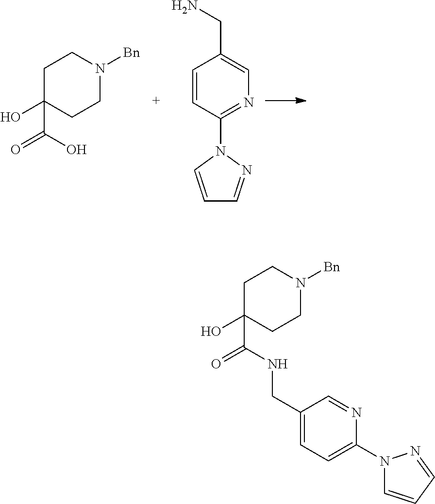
C1C(O)(C(O)=O)CCN([Bn])C1.C1=CC(N2C=CC=N2)=NC=C1CN.C1C(O)(C(NCC2=CC=C(N3C=CC=N3)N=C2)=O)CCN([Bn])C1
